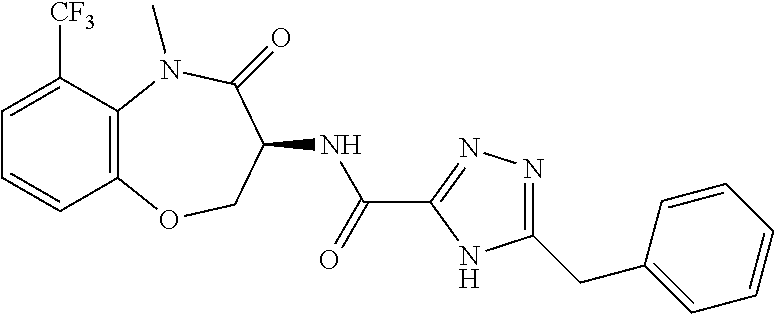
C1=C([CF3])C2=C(C=C1)OCC(NC(C1=NN=C(CC3=CC=CC=C3)N1)=O)C(=O)N2C
